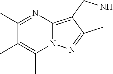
C1(C)=NC2=C3C(=NN2C(C)=C1C)CNC3
